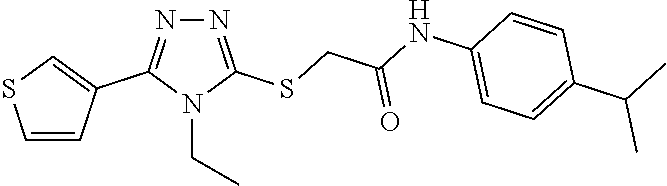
N1=C(SCC(NC2=CC=C(C(C)C)C=C2)=O)N(CC)C(C2=CSC=C2)=N1
